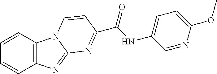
C1=CC2=C(C=C1)N=C1N2C=CC(C(=O)NC2=CC=C(OC)N=C2)=N1
